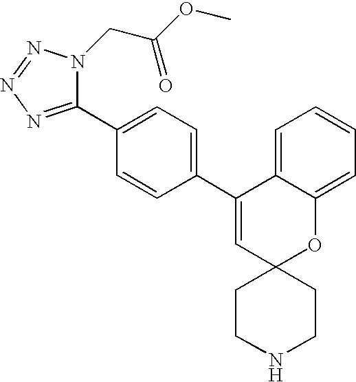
C1(C2=CC=C(C3=CC4(OC5=CC=CC=C35)CCNCC4)C=C2)=NN=NN1CC(=O)OC
